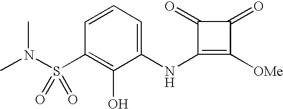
CN(S(C1=C(O)C(NC2=C([OMe])C(=O)C2=O)=CC=C1)(=O)=O)C
